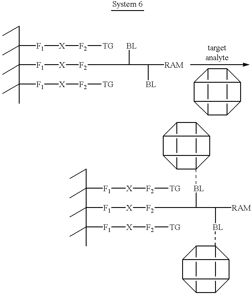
C(C([F1][X][F2][TG])(C)C(C)([F1][X][F2]C([BL])C([BL])[RAM])C(C)([F1][X][F2][TG])C)C.C12C3C4C5C3C1C5C24.C(C([F1][X][F2][TG])(C)C(C)([F1][X][F2]C([BL]C12C3C4C1C1C2C3C14)C([BL]C12C3C4C1C1C2C3C41)[RAM])C(C)([F1][X][F2][TG])C)C
